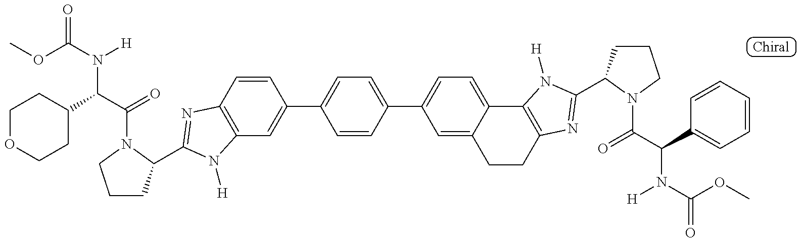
O=C(OC)N(C(C1CCOCC1)C(=O)N1C(C2=NC3=C(C=C(C4=CC=C(C5=CC=C6C(=C5)CCC5=C6N([H])C(C6CCCN6C(C(C6=CC=CC=C6)N(C(OC)=O)[H])=O)=N5)C=C4)C=C3)N2[H])CCC1)[H]
